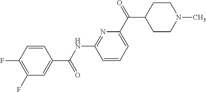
C(NC1=NC(C(C2CCN(C)CC2)=O)=CC=C1)(=O)C1=CC(F)=C(F)C=C1
